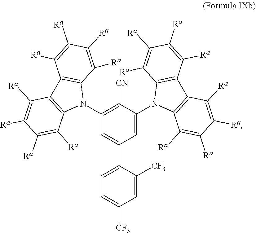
C1(N2C3=C(C4=C2C([Ra])=C([Ra])C([Ra])=C4[Ra])C([Ra])=C([Ra])C([Ra])=C3[Ra])=C([CN])C(N2C3=C(C4=C2C([Ra])=C([Ra])C([Ra])=C4[Ra])C([Ra])=C([Ra])C([Ra])=C3[Ra])=CC(C2=CC=C([CF3])C=C2[CF3])=C1
